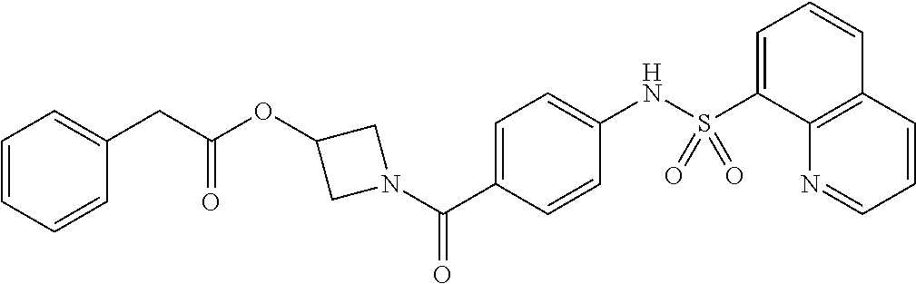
O=C(CC1=CC=CC=C1)OC1CN(C(C2=CC=C(NS(C3=CC=CC4=C3N=CC=C4)(=O)=O)C=C2)=O)C1
